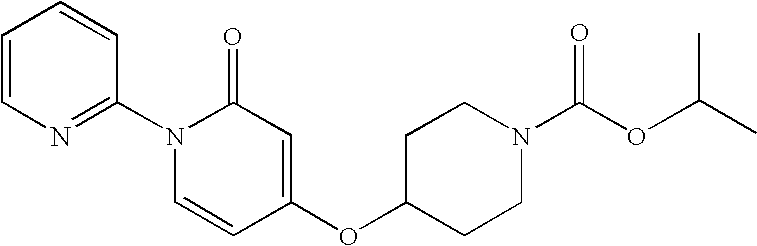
C1(N2C=CC(OC3CCN(C(OC(C)C)=O)CC3)=CC2=O)=NC=CC=C1
